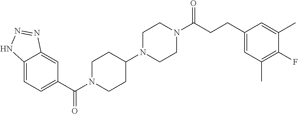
C1(C(N2CCC(N3CCN(C(CCC4=CC(C)=C(F)C(C)=C4)=O)CC3)CC2)=O)=CC=C2C(=C1)N=NN2
